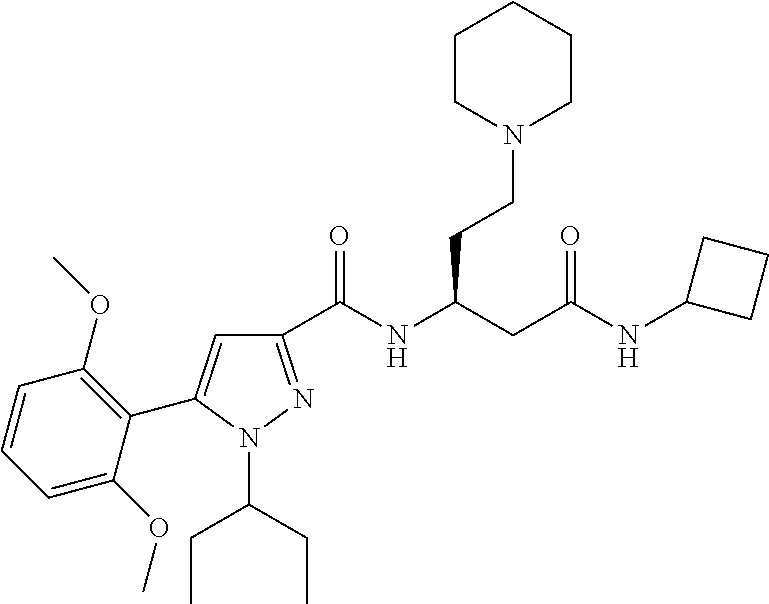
C1(C(NC(CC(NC2CCC2)=O)CCN2CCCCC2)=O)=NN(C(CC)CC)C(C2=C(OC)C=CC=C2OC)=C1
